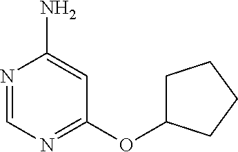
N1=CN=C(OC2CCCC2)C=C1N
